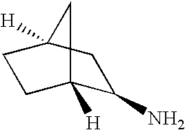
C1(N)C2([H])CCC([H])(C1)C2
